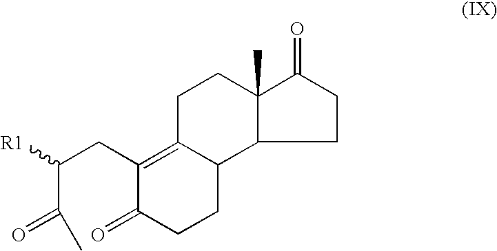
C12C(=C(CC(C(=O)C)[R1])C(=O)CC1)CCC1(C)C2CCC1=O
